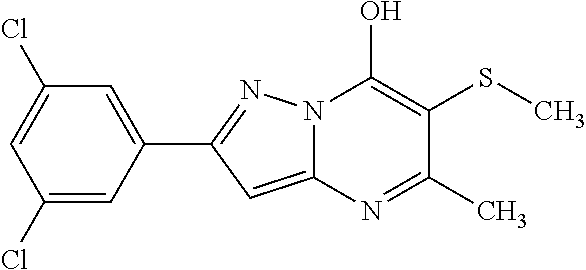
C12=CC(C3=CC(Cl)=CC(Cl)=C3)=NN1C(O)=C(SC)C(C)=N2
